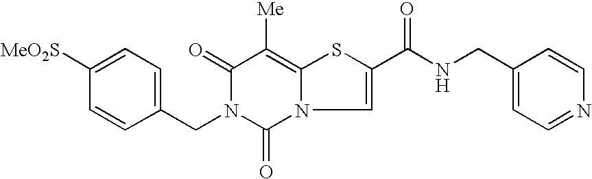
C1([MeO2S])=CC=C(CN2C(=O)N3C=C(C(=O)NCC4=CC=NC=C4)SC3=C([Me])C2=O)C=C1
